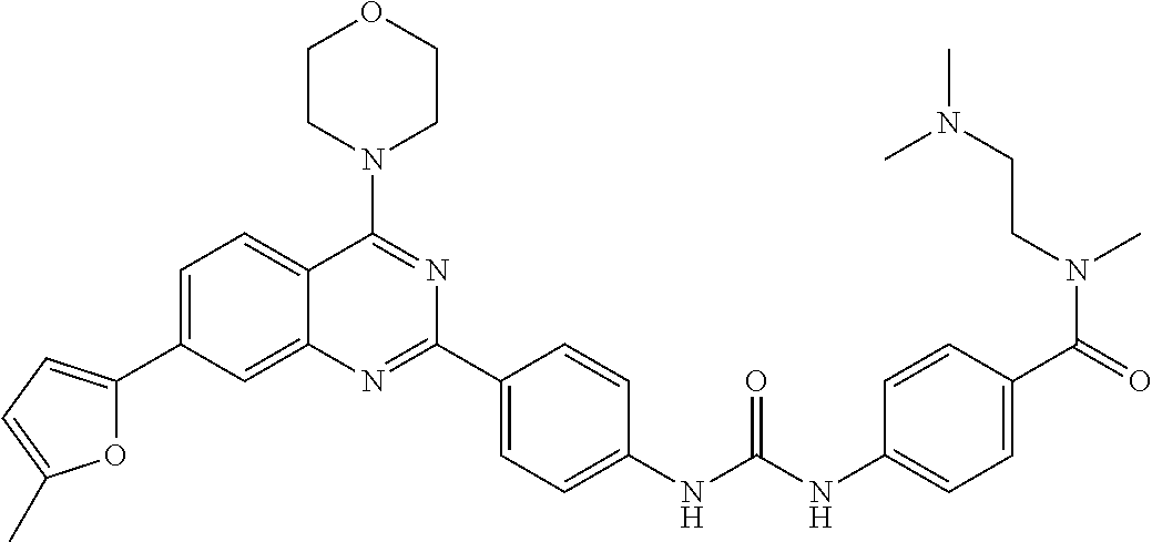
C1=C(C2=CC=C(C)O2)C=C2C(=C1)C(N1CCOCC1)=NC(C1=CC=C(NC(NC3=CC=C(C(=O)N(CCN(C)C)C)C=C3)=O)C=C1)=N2
